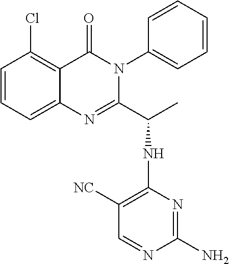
C1(Cl)=C2C(=CC=C1)N=C(C(C)NC1=C([NC])C=NC(N)=N1)N(C1=CC=CC=C1)C2=O
